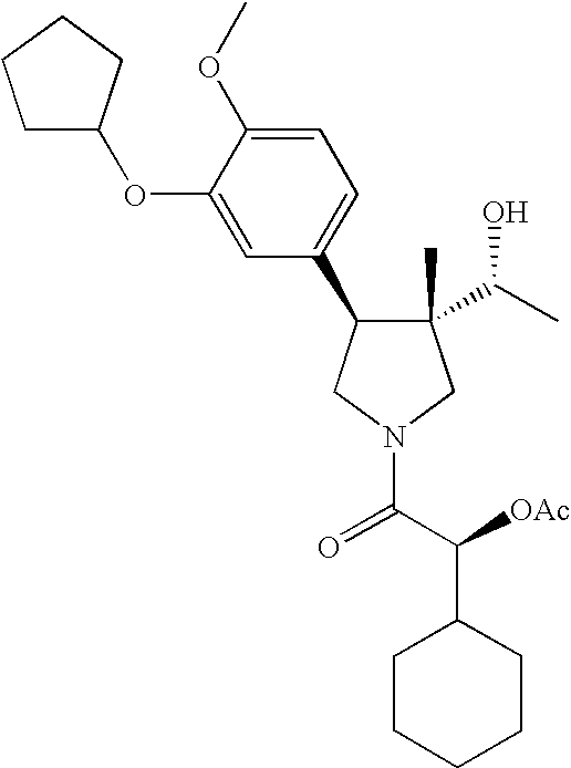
C1(C)(C(C)O)C(C2=CC=C(OC)C(OC3CCCC3)=C2)CN(C(C([OAc])C2CCCCC2)=O)C1
